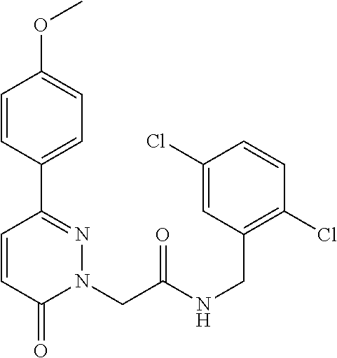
C1=CC(C2=NN(CC(NCC3=C(Cl)C=CC(Cl)=C3)=O)C(=O)C=C2)=CC=C1OC
